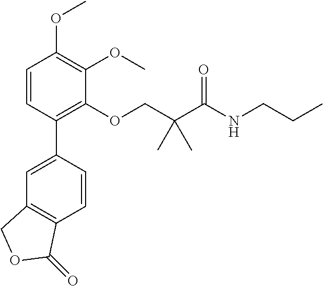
C1(OCC(C(NCCC)=O)(C)C)=C(C2=CC3=C(C=C2)C(=O)OC3)C=CC(OC)=C1OC
